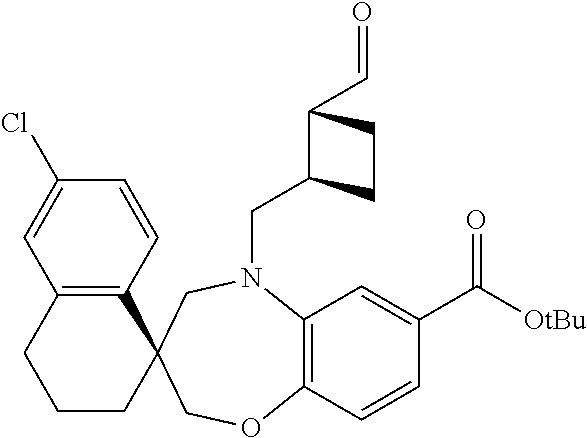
C(N1C2=C(C=CC(C(=O)[OtBu])=C2)OCC2(C3=C(C=C(Cl)C=C3)CCC2)C1)C1C(C=O)CC1
